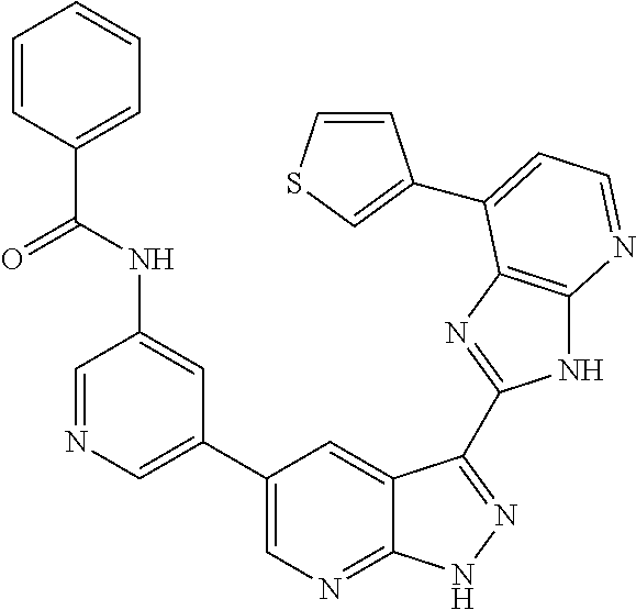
C1=NC=C(C2=CN=C3C(=C2)C(C2=NC4=C(N2)N=CC=C4C2=CSC=C2)=NN3)C=C1NC(C1=CC=CC=C1)=O
